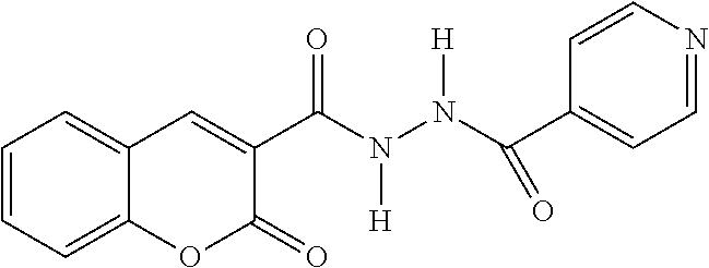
C1(C(N(N(C(=O)C2=CC=NC=C2)[H])[H])=O)=CC2=CC=CC=C2OC1=O
